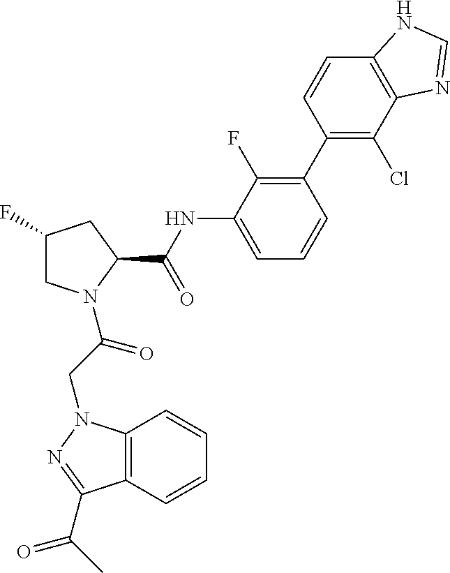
C12=C(N(CC(=O)N3CC(F)CC3C(NC3=CC=CC(C4=C(Cl)C5=C(C=C4)NC=N5)=C3F)=O)N=C1C(C)=O)C=CC=C2
